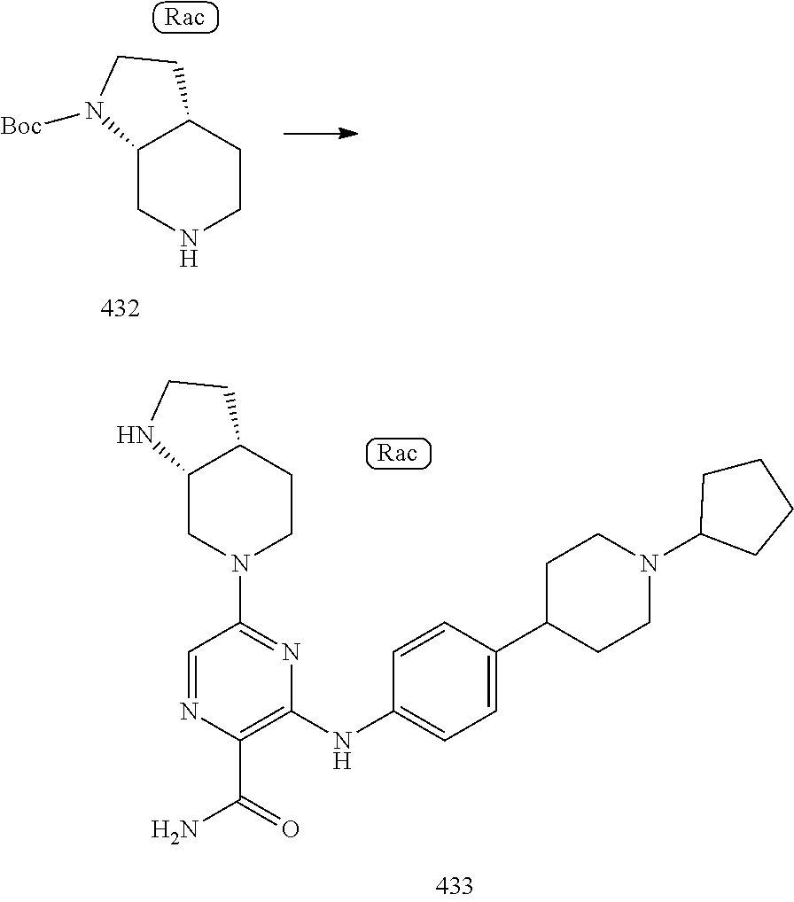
C12CNCCC1CCN2[Boc].C12CN(C3=NC(NC4=CC=C(C5CCN(C6CCCC6)CC5)C=C4)=C(C(N)=O)N=C3)CCC1CCN2
